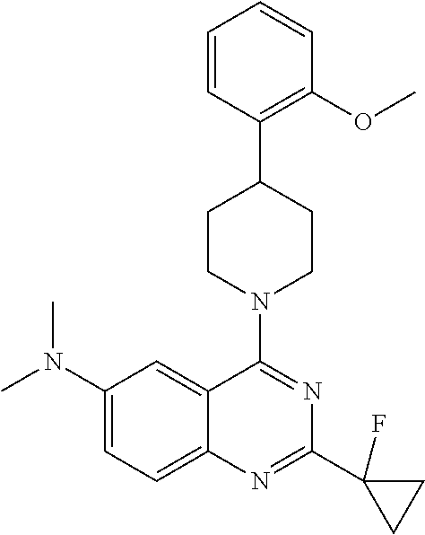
C1(N(C)C)=CC=C2C(=C1)C(N1CCC(C3=C(OC)C=CC=C3)CC1)=NC(C1(F)CC1)=N2
